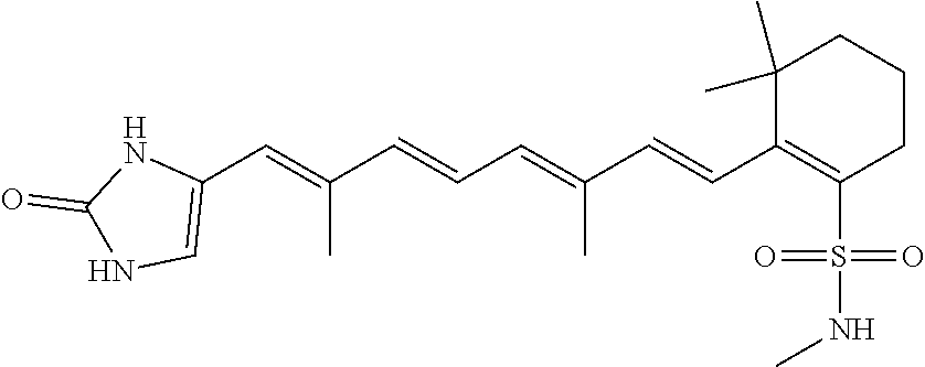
S(C1=C(C=CC(=CC=CC(=CC2=CNC(=O)N2)C)C)C(C)(C)CCC1)(=O)(=O)NC
